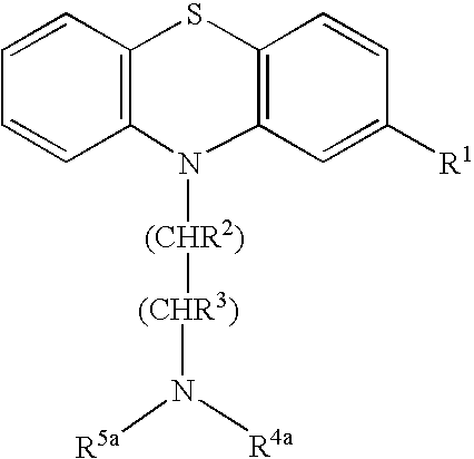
C12=C(C=CC=C1)SC1=C(N2[(CHR2)][(CHR3)]N([R4a])[R5a])C=C([R1])C=C1
